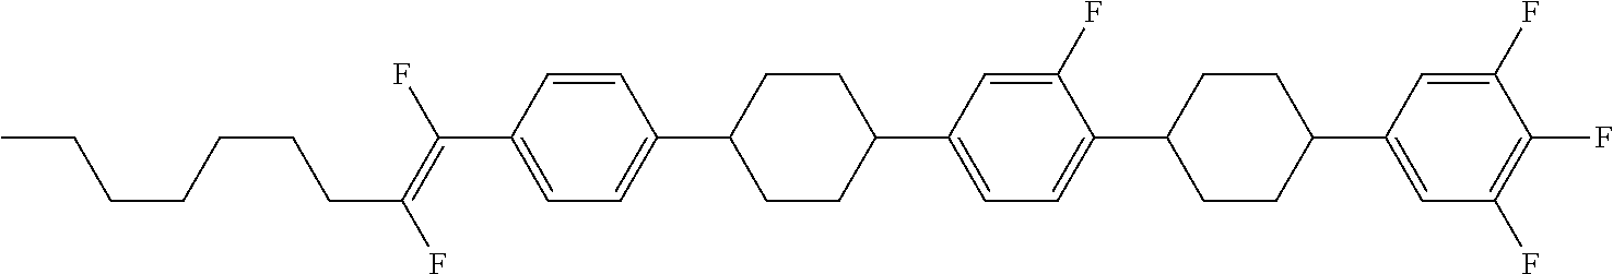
C1=CC(C(=C(F)CCCCCCC)F)=CC=C1C1CCC(C2=CC=C(C3CCC(C4=CC(F)=C(F)C(F)=C4)CC3)C(F)=C2)CC1
